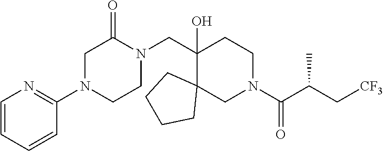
C1(N2CCN(CC3(O)C4(CN(C(C(C[CF3])C)=O)CC3)CCCC4)C(=O)C2)=NC=CC=C1
